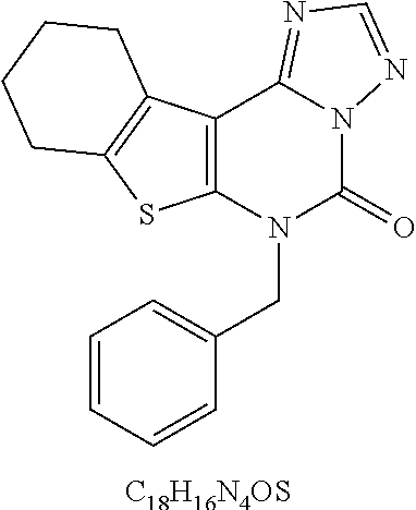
C12=C(N(CC3=CC=CC=C3)C(=O)N3C1=NC=N3)SC1=C2CCCC1.[C18H16N4OS]
